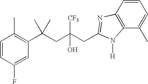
C1=CC(F)=CC(C(CC(CC2=NC3=C(C(C)=CC=C3)N2[H])([CF3])O)(C)C)=C1C
